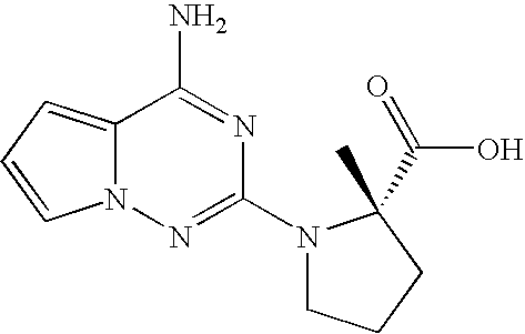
C12=CC=CN1N=C(N1CCCC1(C)C(=O)O)N=C2N
